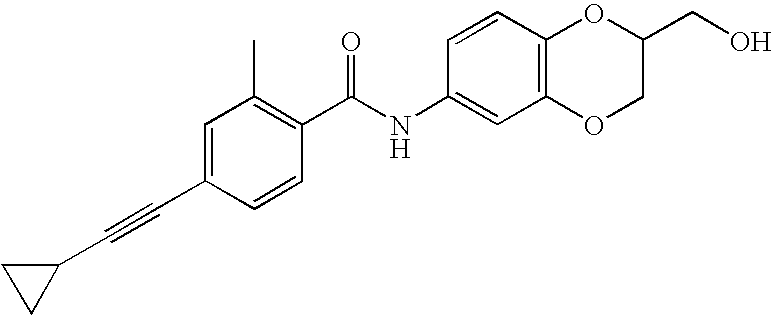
C1(C#CC2CC2)=CC(C)=C(C(NC2=CC3=C(C=C2)OC(CO)CO3)=O)C=C1
